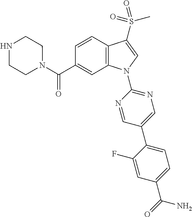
C(C1=CC2=C(C=C1)C(S(C)(=O)=O)=CN2C1=NC=C(C2=CC=C(C(=O)N)C=C2F)C=N1)(=O)N1CCNCC1
